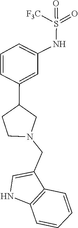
C12=C(NC=C1CN1CC(C3=CC(NS(=O)(=O)[F3C])=CC=C3)CC1)C=CC=C2
